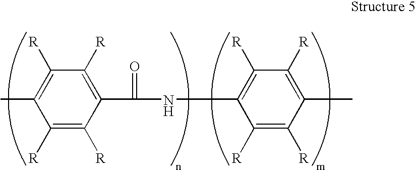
C1([R])=C([R])C(C(=O)NC2=C([R])C([R])=C(C)C([R])=C2[R])=C([R])C([R])=C1C
